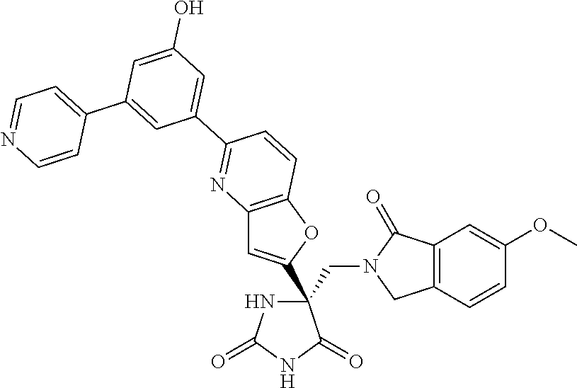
C(C1(C2=CC3=C(O2)C=CC(C2=CC(O)=CC(C4=CC=NC=C4)=C2)=N3)NC(=O)NC1=O)N1CC2=C(C1=O)C=C(OC)C=C2
